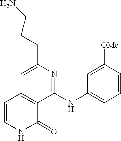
C(C1=CC2=C(C(NC3=CC=CC([OMe])=C3)=N1)C(=O)NC=C2)CCN
